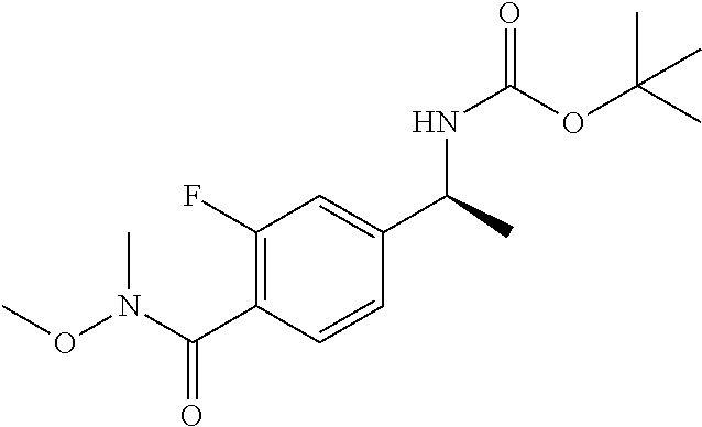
C(N(OC)C)(C1=C(F)C=C(C(C)NC(=O)OC(C)(C)C)C=C1)=O
